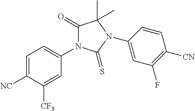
C1=C([NC])C([CF3])=CC(N2C(=O)C(C)(C)N(C3=CC(F)=C([CN])C=C3)C2=S)=C1
